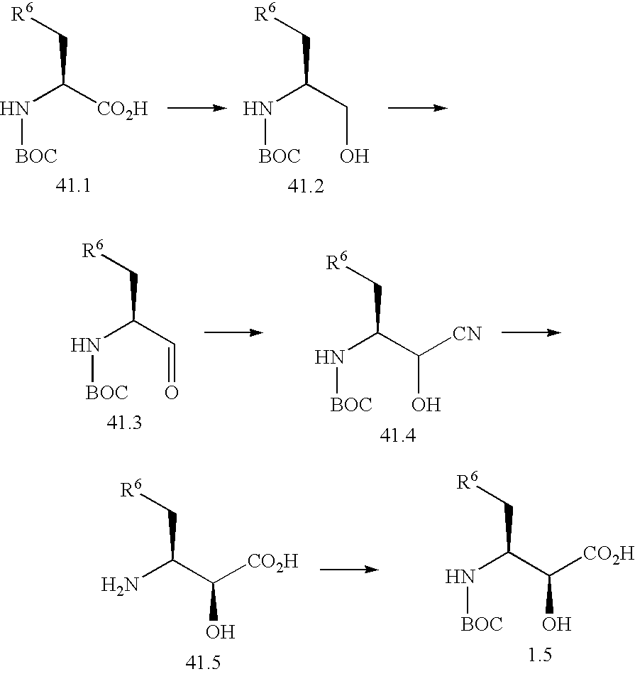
C(C(N[BOC])[CO2H])[R6].C(C(N[BOC])CO)[R6].C(C(N[BOC])C=O)[R6].C(C(N[BOC])C(O)[CN])[R6].C(C(N[BOC])C(O)[CO2H])[R6].C(C(N)C([CO2H])O)[R6]
